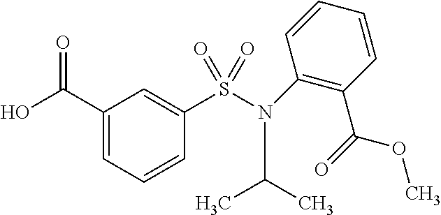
C1(C(O)=O)=CC=CC(S(N(C(C)C)C2=C(C(=O)OC)C=CC=C2)(=O)=O)=C1
